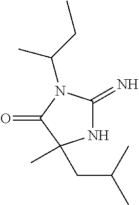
N1C(=N)N(C(CC)C)C(=O)C1(CC(C)C)C
